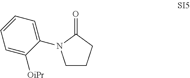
C1CCC(=O)N1C1=CC=CC=C1[OiPr]
